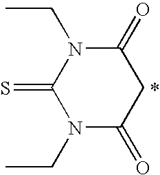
N1(CC)C(=O)CC(=O)N(CC)C1=S
